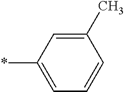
C1(*)=CC=CC(C)=C1
